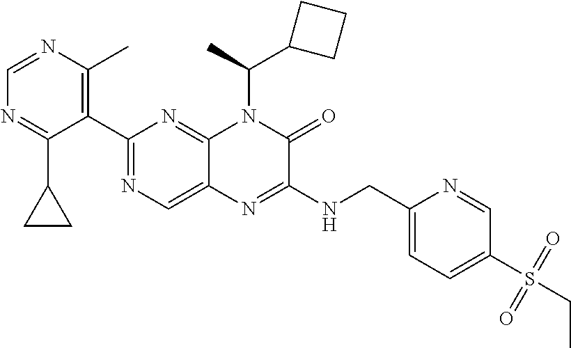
C1(C2=NC=C3C(=N2)N(C(C2CCC2)C)C(=O)C(NCC2=CC=C(S(=O)(=O)CC)C=N2)=N3)=C(C)N=CN=C1C1CC1
